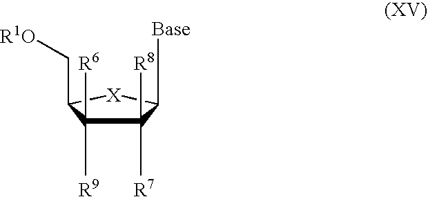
[Base]C1C([R7])([R8])C([R9])([R6])C(C[R1O])[X]1
